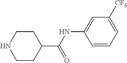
C1=C(NC(C2CCNCC2)=O)C=CC=C1[CF3]
